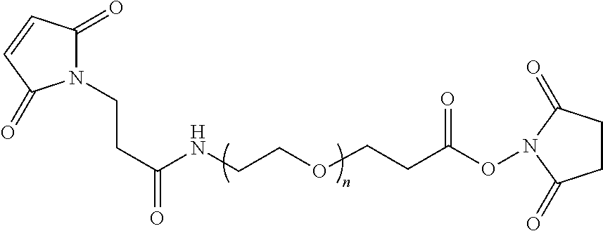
N1(CCC(=O)NCCOCCC(ON2C(=O)CCC2=O)=O)C(=O)C=CC1=O
